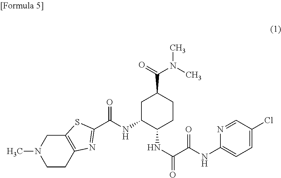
C1CC2=C(CN1C)SC(C(NC1C(NC(C(NC3=CC=C(Cl)C=N3)=O)=O)CCC(C(N(C)C)=O)C1)=O)=N2
